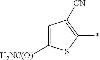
C1([H2NC(O)])=CC([CN])=C(*)S1
